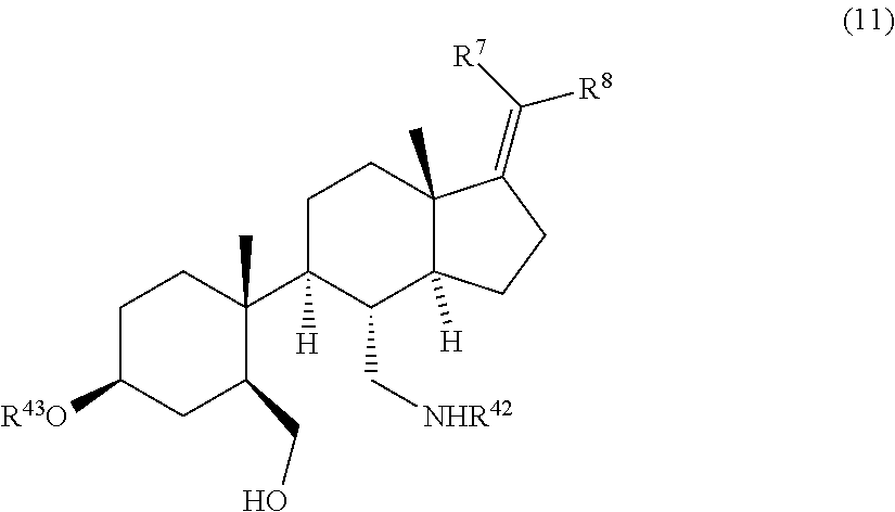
C1C([R43O])CC(CO)C(C2([H])C(C[NHR42])C3([H])C(C)(CC2)C(=C([R7])[R8])CC3)(C)C1
